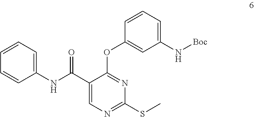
C1(N[Boc])=CC=CC(OC2=NC(SC)=NC=C2C(=O)NC2=CC=CC=C2)=C1
